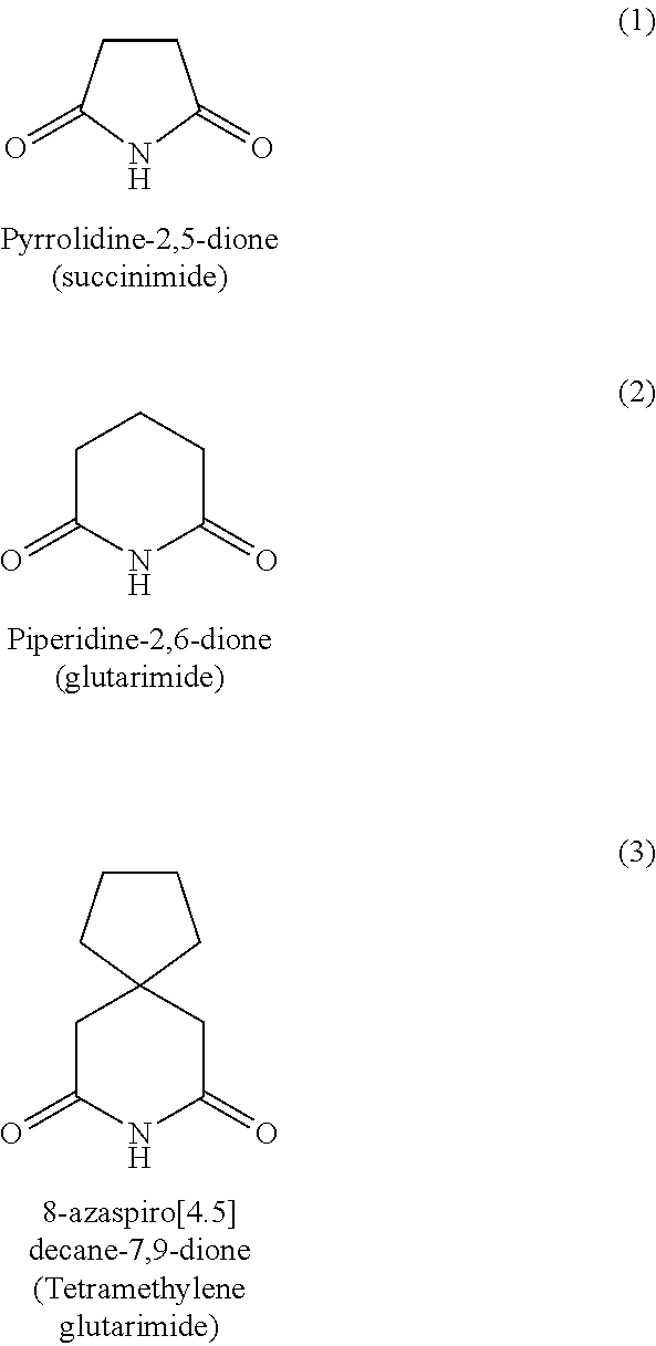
C1CC(=O)NC1=O.C1C(=O)NC(=O)CC1.C1C(=O)NC(=O)CC12CCCC2
